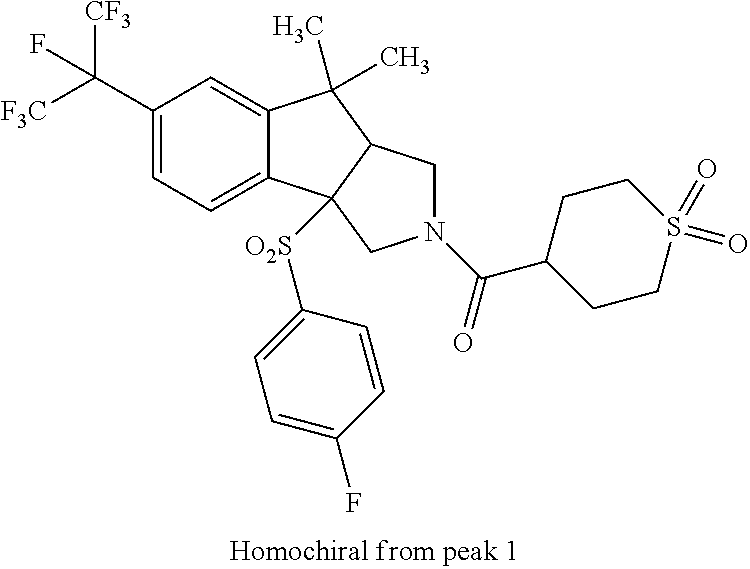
C(C1=CC=C2C(=C1)C(C)(C)C1C2([O2S]C2=CC=C(F)C=C2)CN(C(C2CCS(=O)(=O)CC2)=O)C1)([F3C])([CF3])F
